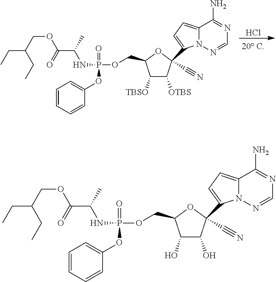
Cl.C1([TBSO])C([OTBS])C(C#N)(C2=CC=C3N2N=CN=C3N)OC1COP(=O)(NC(C)C(OCC(CC)CC)=O)OC1=CC=CC=C1.C1(O)C(O)C(C#N)(C2=CC=C3N2N=CN=C3N)OC1COP(=O)(NC(C)C(OCC(CC)CC)=O)OC1=CC=CC=C1
